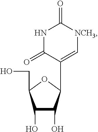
C1(O)C(O)C(C2=C[NCH3]C(=O)NC2=O)OC1CO
